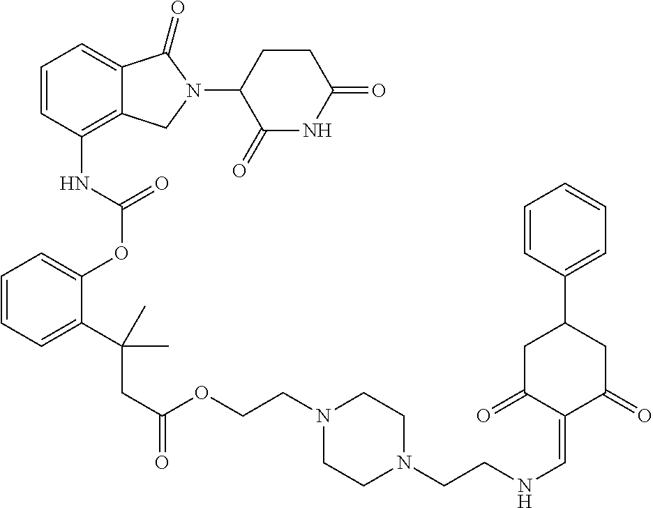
C1(NC(=O)OC2=CC=CC=C2C(CC(OCCN2CCN(CCNC=C3C(=O)CC(C4=CC=CC=C4)CC3=O)CC2)=O)(C)C)=C2C(=CC=C1)C(=O)N(C1C(=O)NC(=O)CC1)C2
